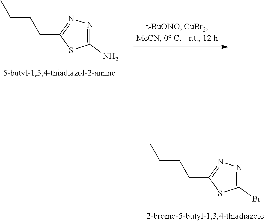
CCCCC1=NN=C(Br)S1.CCCCC1=NN=C(N)S1
